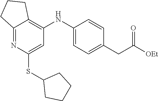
C12=NC(SC3CCCC3)=CC(NC3=CC=C(CC([OEt])=O)C=C3)=C1CCC2
